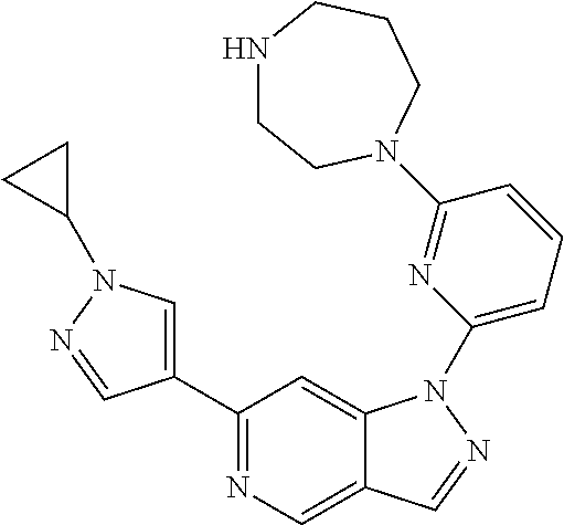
C1(C2=CN(C3CC3)N=C2)=NC=C2C(=C1)N(C1=CC=CC(N3CCNCCC3)=N1)N=C2
